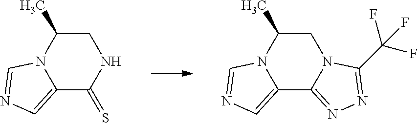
C12=CN=CN1C(C)CN1C2=NN=C1C(F)(F)F.C12=CN=CN1C(C)CNC2=S
